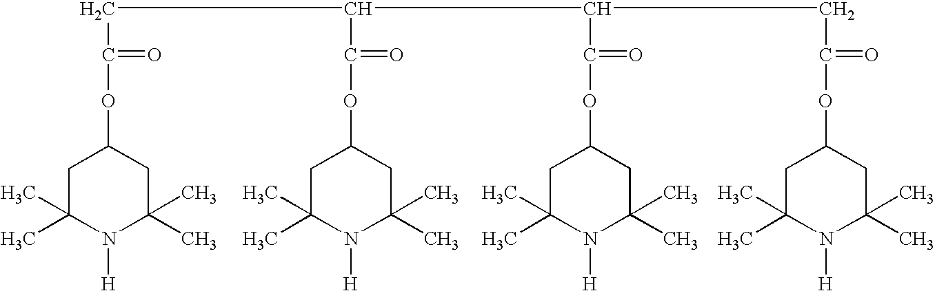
C1C(C)(C)N([H])C(C)(C)CC1OC(CC(C(OC1CC(C)(C)N([H])C(C)(C)C1)=O)C(C(OC1CC(C)(C)N([H])C(C)(C)C1)=O)CC(OC1CC(C)(C)N([H])C(C)(C)C1)=O)=O
